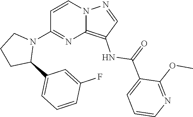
C12=C(NC(C3=CC=CN=C3OC)=O)C=NN1C=CC(N1CCCC1C1=CC=CC(F)=C1)=N2
